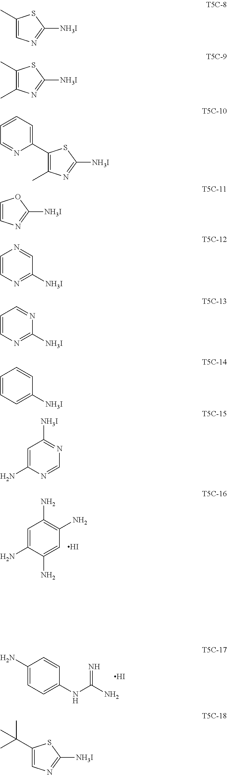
C1=C(N)C(N)=CC(N)=C1N.I.C1(N)=CC=C(NC(N)=N)C=C1.I.C1(C)=CN=C([NH3I])S1.C1(C)=C(C)N=C([NH3I])S1.C1(C2=CC=CC=N2)=C(C)N=C([NH3I])S1.C1=CN=C([NH3I])O1.C1=CN=C([NH3I])C=N1.C1=CN=C([NH3I])N=C1.C1=CC=C([NH3I])C=C1.C1=C(N)N=CN=C1[NH3I].C1(C(C)(C)C)=CN=C([NH3I])S1
